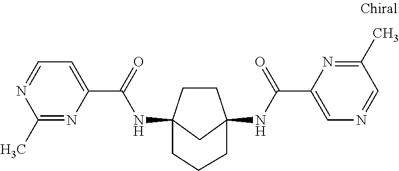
C1CC2(NC(C3=CC=NC(C)=N3)=O)CC1(NC(C1=CN=CC(C)=N1)=O)CCC2
